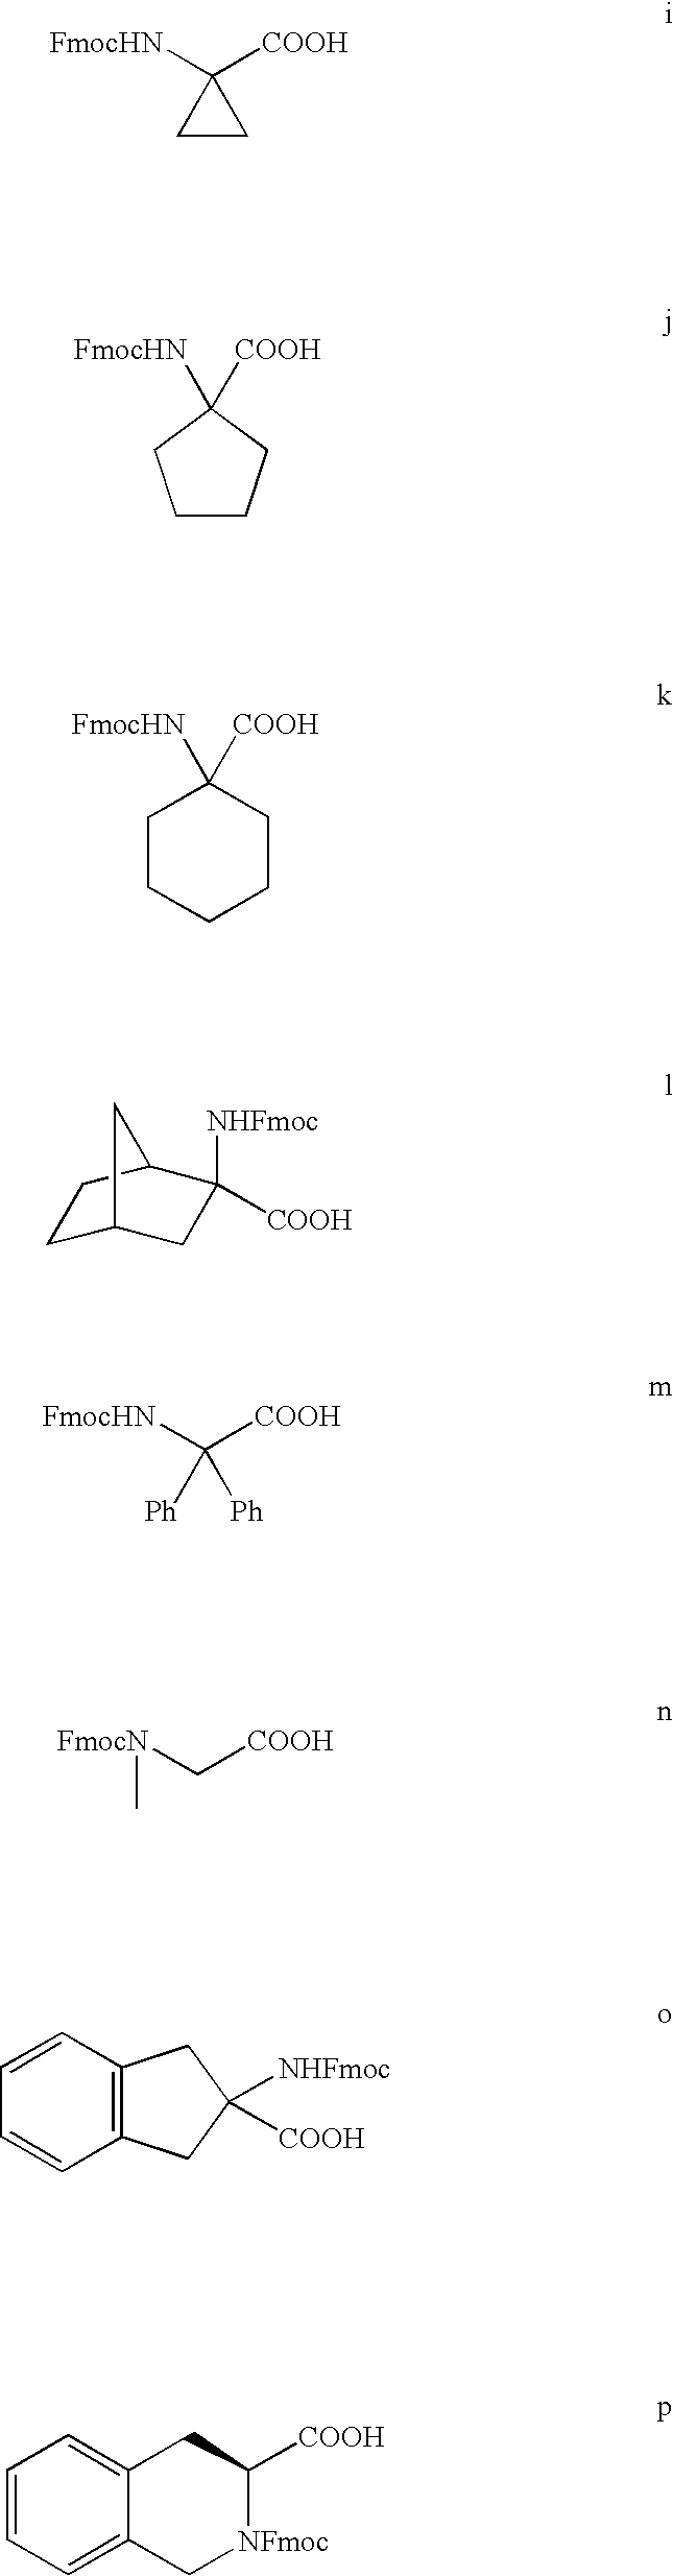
[FmocHN]C1([COOH])CC1.C1C2CC([NHFmoc])([COOH])C(C1)C2.C([COOH])[FmocN]C.C12=C(C=CC=C1)CC([NHFmoc])([COOH])C2.C12=CC=CC=C1CC([COOH])[NFmoc]C2.C1([FmocHN])([COOH])CCCC1.C1([FmocHN])([COOH])CCCCC1.[FmocHN]C([COOH])([Ph])[Ph]
